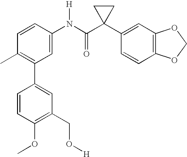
C1(N(C(C2(C3=CC4=C(C=C3)OCO4)CC2)=O)[H])=CC(C2=CC(CO[H])=C(OC)C=C2)=C(C)C=C1
